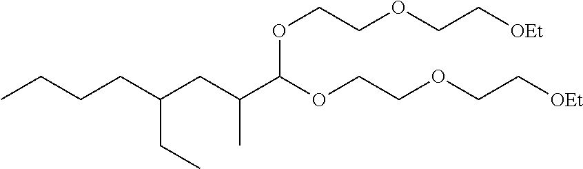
C(CC(CC(C(OCCOCC[OEt])OCCOCC[OEt])C)CC)CC
